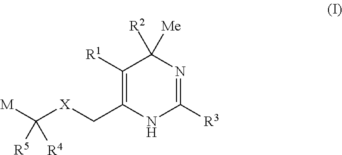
C1([R1])=C(C[X]C([M])([R5])[R4])NC([R3])=NC1([R2])[Me]
